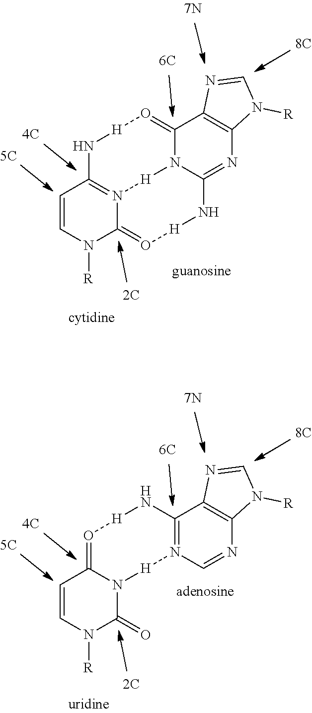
C1=CN([R])C2=O[H]NC3=NC4=C(C5=O[H]NC1=N2[H]N53)N=CN4[R].C1=CN([R])C(=O)N2C1=O[H]NC1=N([H]2)C=NC2=C1N=CN2[R]
